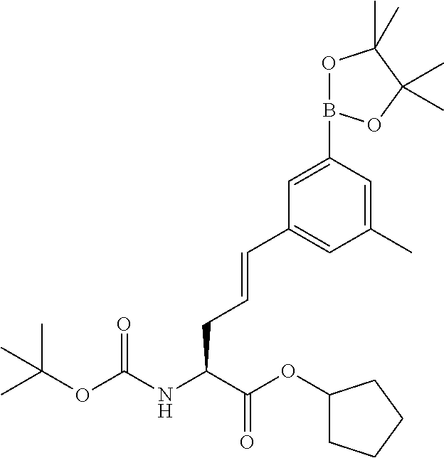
C1(C)=CC(B2OC(C)(C)C(C)(C)O2)=CC(C=CCC(NC(OC(C)(C)C)=O)C(OC2CCCC2)=O)=C1
